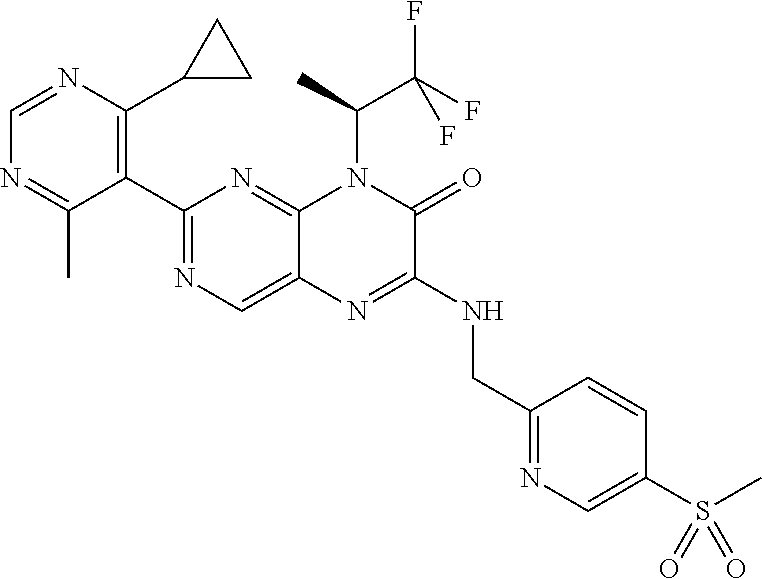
C1=NC(C2CC2)=C(C2=NC=C3C(=N2)N(C(C(F)(F)F)C)C(=O)C(NCC2=NC=C(S(=O)(=O)C)C=C2)=N3)C(C)=N1
